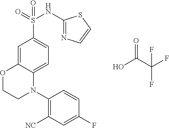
C1=C2C(=CC=C1S(=O)(NC1=NC=CS1)=O)N(C1=C([NC])C=C(F)C=C1)CCO2.O=C(O)C(F)(F)F
